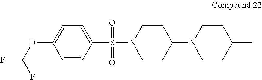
C1=CC(S(N2CCC(N3CCC(C)CC3)CC2)(=O)=O)=CC=C1OC(F)F
